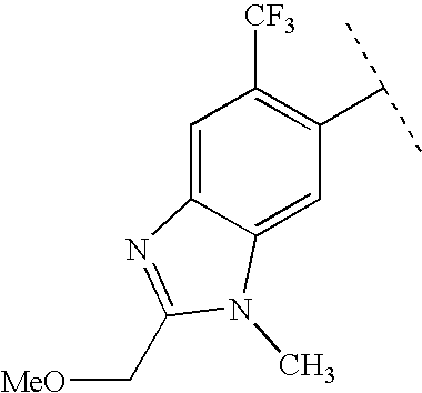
C1=C2C(=CC(C(C)C)=C1[CF3])N(C)C(C[MeO])=N2
